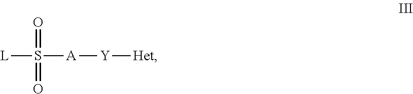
[L]S(=O)(=O)[A][Y][Het]
